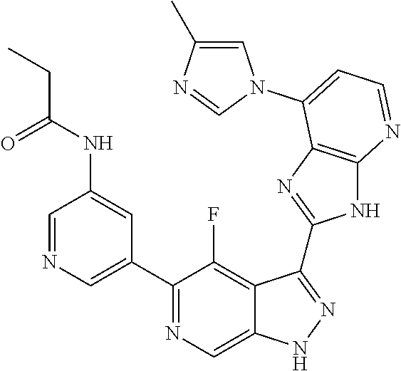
C1=NC=C(C2=NC=C3C(=C2F)C(C2=NC4=C(N2)N=CC=C4N2C=C(C)N=C2)=NN3)C=C1NC(CC)=O
